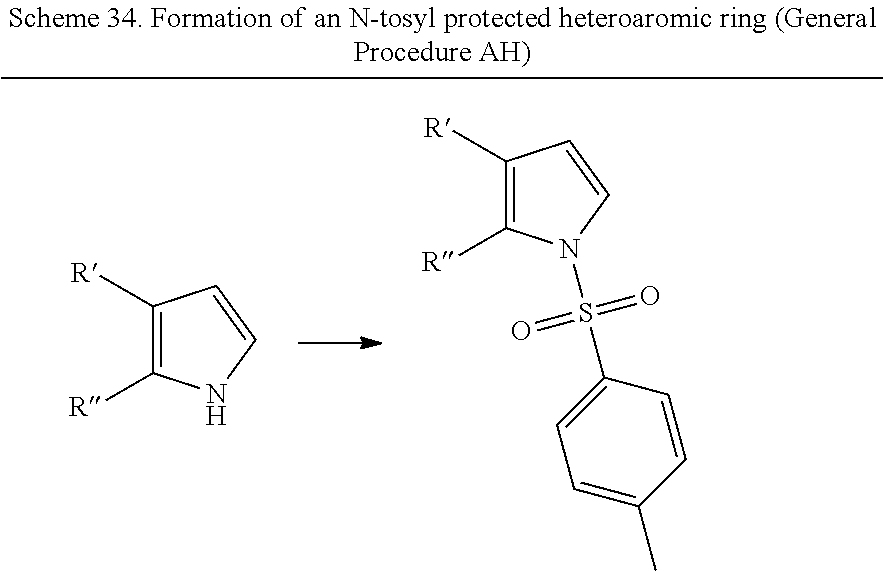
C1([R])=C([R])NC=C1.C1([R])=C([R])N(S(=O)(=O)C2=CC=C(C)C=C2)C=C1
